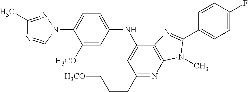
CC1=NN(C2=CC=C(NC3=CC(CCC[H3CO])=NC4=C3N=C(C3=CC=C(F)C=C3)N4C)C=C2[H3CO])C=N1
